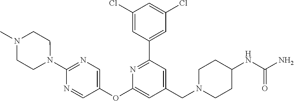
C1(Cl)=CC(C2=NC(OC3=CN=C(N4CCN(C)CC4)N=C3)=CC(CN3CCC(NC(N)=O)CC3)=C2)=CC(Cl)=C1
